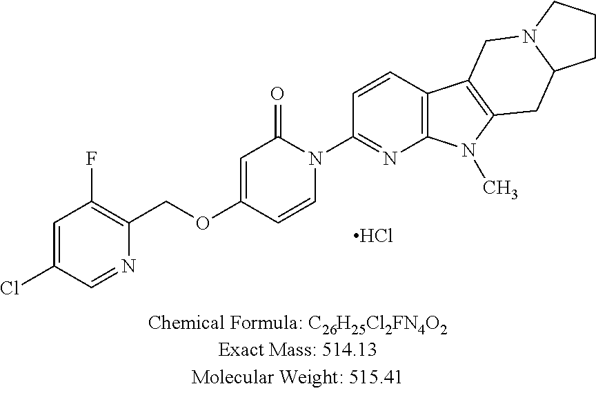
Cl.C1=C(Cl)C=NC(COC2=CC(=O)N(C3=NC4=C(C=C3)C3=C(N4C)CC4N(C3)CCC4)C=C2)=C1F
